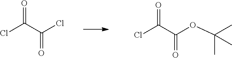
ClC(C(Cl)=O)=O.ClC(C(OC(C)(C)C)=O)=O
